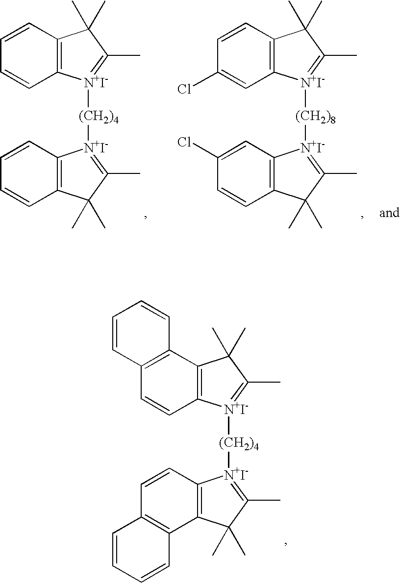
C12=C(C3=C(C=C1)[N+I-]([(CH2)4][N+I-]1=C(C)C(C)(C)C4=C1C=CC1=C4C=CC=C1)=C(C)C3(C)C)C=CC=C2.C1=CC2=C(C=C1)[N+I-]([(CH2)4][N+I-]1=C(C)C(C)(C)C3=C1C=CC=C3)=C(C)C2(C)C.C1=CC2=C(C=C1Cl)[N+I-]([(CH2)8][N+I-]1=C(C)C(C)(C)C3=C1C=C(Cl)C=C3)=C(C)C2(C)C
